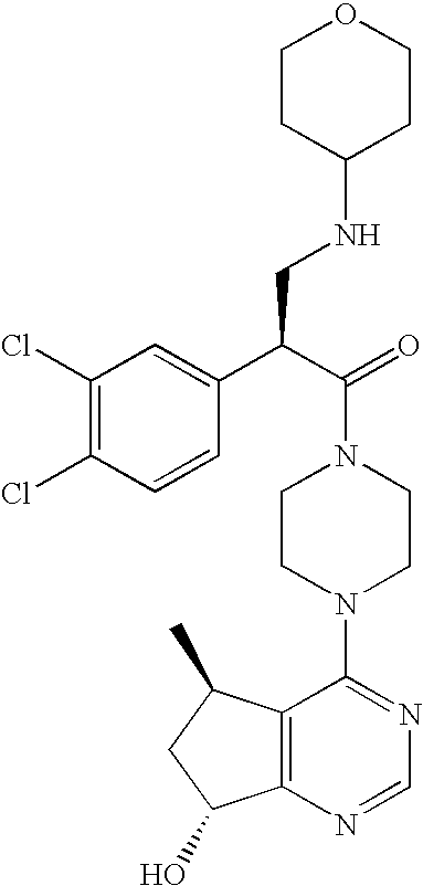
C(N1CCN(C2=NC=NC3=C2C(C)CC3O)CC1)(C(C1=CC(Cl)=C(Cl)C=C1)CNC1CCOCC1)=O
